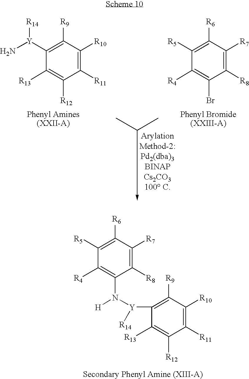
C1([R11])=C([R10])C([R9])=C([Y](N)[R14])C([R13])=C1[R12].C1([R8])=C([R7])C([R6])=C([R5])C([R4])=C1Br.C1([R8])=C([R7])C([R6])=C([R5])C([R4])=C1N([Y](C1=C([R9])C([R10])=C([R11])C([R12])=C1[R13])[R14])[H]
